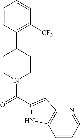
C1=CC(C2CCN(C(=O)C3=CC4=C(C=CC=N4)N3)CC2)=C([CF3])C=C1
